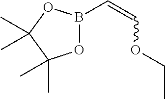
O1B(C=COCC)OC(C)(C)C1(C)C
